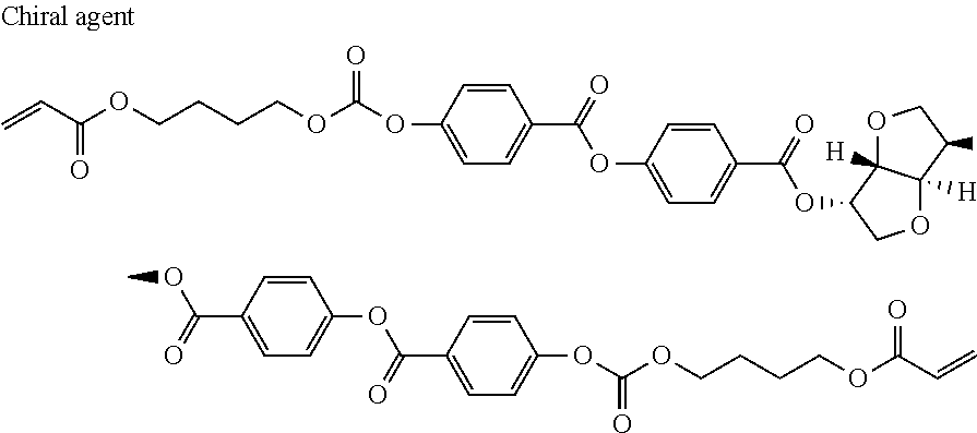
C=CC(OCCCCOC(OC1=CC=C(C(OC2=CC=C(C(=O)OC3COC4([H])C3([H])OCC4C)C=C2)=O)C=C1)=O)=O.C=CC(OCCCCOC(OC1=CC=C(C(OC2=CC=C(C(=O)OC)C=C2)=O)C=C1)=O)=O
